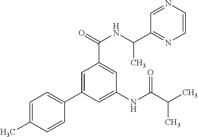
C1=C(C)C=CC(C2=CC(C(=O)NC(C)C3=NC=CN=C3)=CC(NC(C(C)C)=O)=C2)=C1
